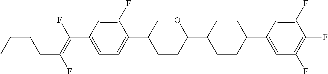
C(C1=CC=C(C2CCC(C3CCC(C4=CC(F)=C(F)C(F)=C4)CC3)OC2)C(F)=C1)(=C(F)CCCC)F
